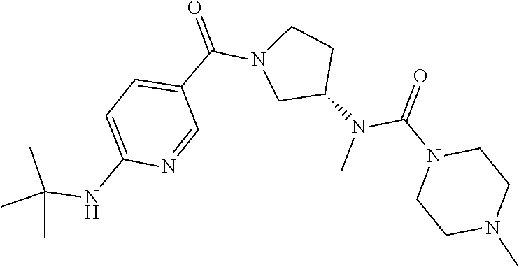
N(C(N1CCN(C)CC1)=O)(C1CN(C(C2=CC=C(NC(C)(C)C)N=C2)=O)CC1)C
